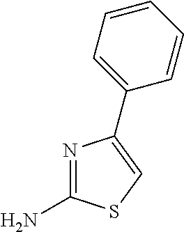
N1=C(N)SC=C1C1=CC=CC=C1
